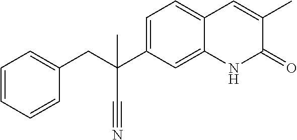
C1=CC(CC(C#N)(C2=CC=C3C(=C2)NC(=O)C(C)=C3)C)=CC=C1
